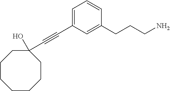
C1=C(C#CC2(O)CCCCCCC2)C=C(CCCN)C=C1
